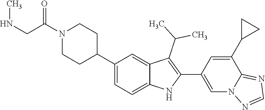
N1(C(CNC)=O)CCC(C2=CC=C3C(=C2)C(C(C)C)=C(C2=CN4C(=NC=N4)C(C4CC4)=C2)N3)CC1
